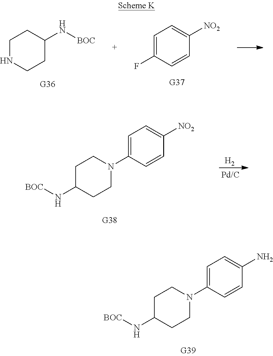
C1NCCC(N[BOC])C1.C1=C(F)C=CC([NO2])=C1.C1=C(N2CCC(N[BOC])CC2)C=CC([NO2])=C1.[H2].C1=C(N2CCC(N[BOC])CC2)C=CC(N)=C1
